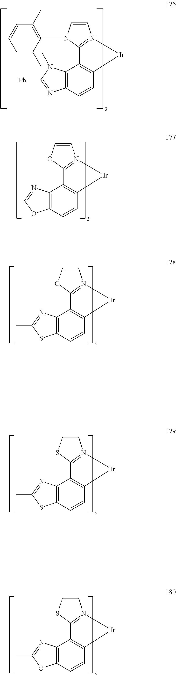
C12=C(C=CC3=C1C1=N(C=CN1C1=C(C)C=CC=C1C)[Ir]3)N=C([Ph])N2C.C12=C(C=CC3=C1C1=N(C=CO1)[Ir]3)OC=N2.C12=C(C=CC3=C1C1=N(C=CO1)[Ir]3)SC(C)=N2.C12=C(C=CC3=C1C1=N(C=CS1)[Ir]3)SC(C)=N2.C12=C(C=CC3=C1C1=N(C=CS1)[Ir]3)OC(C)=N2
